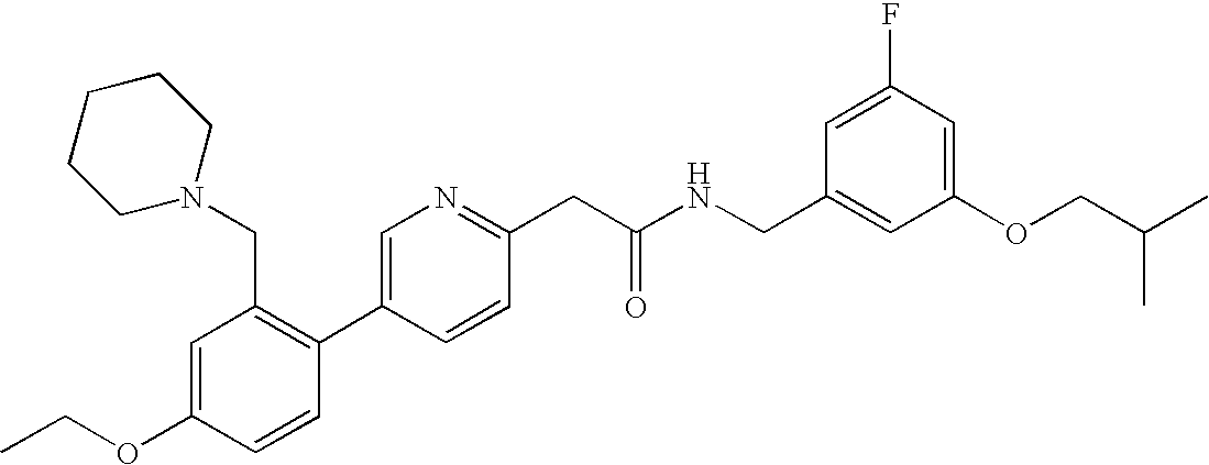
C1(OCC)=CC(CN2CCCCC2)=C(C2=CN=C(CC(NCC3=CC(OCC(C)C)=CC(F)=C3)=O)C=C2)C=C1
